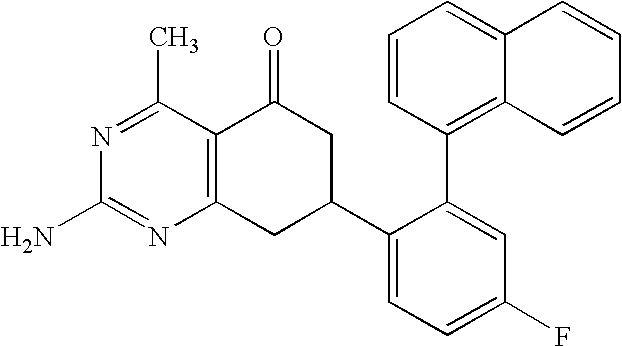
C12=C(CC(C3=CC=C(F)C=C3C3=C4C(=CC=C3)C=CC=C4)CC1=O)N=C(N)N=C2C
